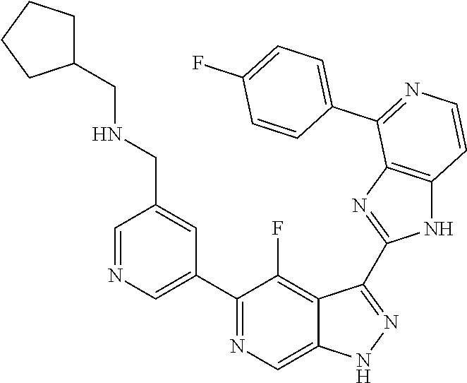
C1=NC=C(C2=NC=C3C(=C2F)C(C2=NC4=C(N2)C=CN=C4C2=CC=C(F)C=C2)=NN3)C=C1CNCC1CCCC1
